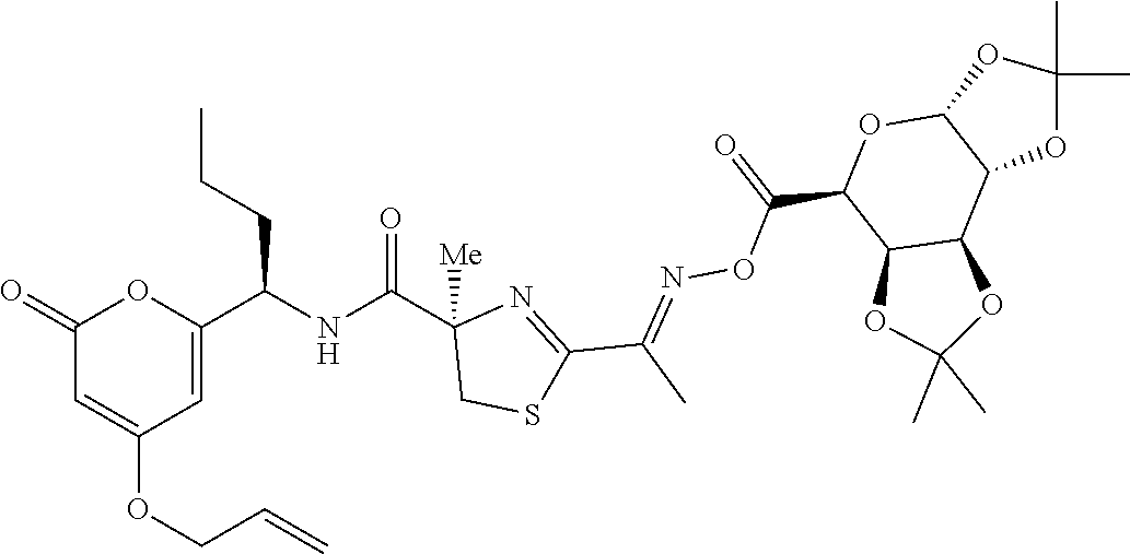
C1(=O)C=C(OCC=C)C=C(C(NC(C2([Me])CSC(C(C)=NOC(C3C4C(C5C(O3)OC(C)(C)O5)OC(C)(C)O4)=O)=N2)=O)CCC)O1
